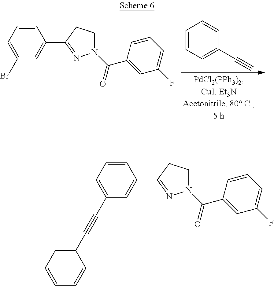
C1(Br)=CC=CC(C2=NN(C(C3=CC(F)=CC=C3)=O)CC2)=C1.C1=CC=C(C#C)C=C1.C1(C#CC2=CC=CC=C2)=CC=CC(C2=NN(C(C3=CC(F)=CC=C3)=O)CC2)=C1
